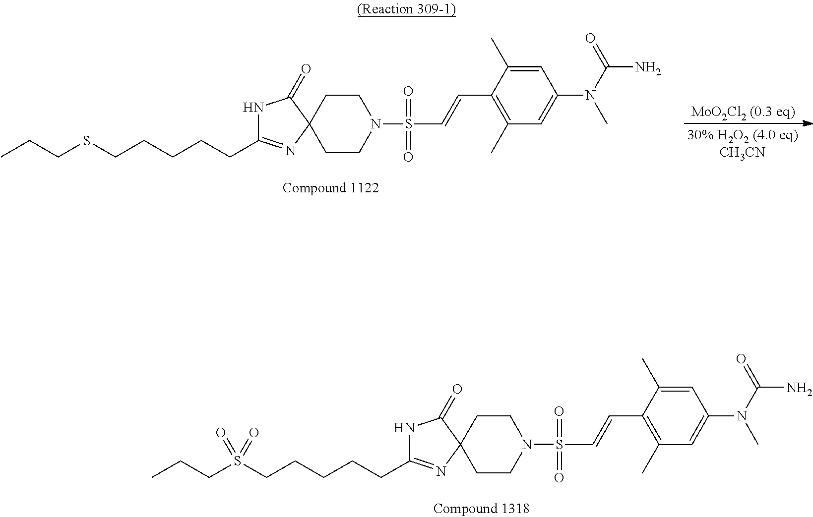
C1CN(S(C=CC2=C(C)C=C(N(C)C(N)=O)C=C2C)(=O)=O)CCC12N=C(CCCCCS(CCC)(=O)=O)NC2=O.C1CN(S(C=CC2=C(C)C=C(N(C)C(N)=O)C=C2C)(=O)=O)CCC12N=C(CCCCCSCCC)NC2=O
